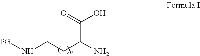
[PG]NCCC(N)C(=O)O
